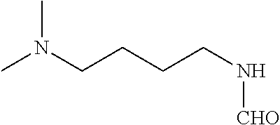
CN(CCCCN[CHO])C
